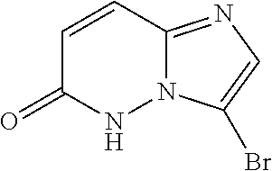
C1=CC2=NC=C(Br)N2NC1=O
